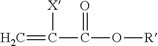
C=C(C(O[R])=O)[X]
